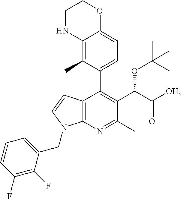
C1NC2=C(C)C(C3=C(C(C([OH])=O)OC(C)(C)C)C(C)=NC4=C3C=CN4CC3=CC=CC(F)=C3F)=CC=C2OC1
